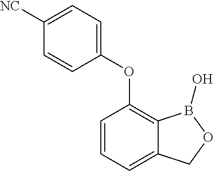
C1=CC=C2C(=C1OC1=CC=C([NC])C=C1)B(O)OC2
